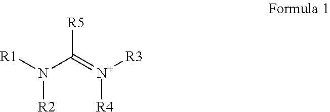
[R2]N([R1])C(=[N+]([R3])[R4])[R5]
